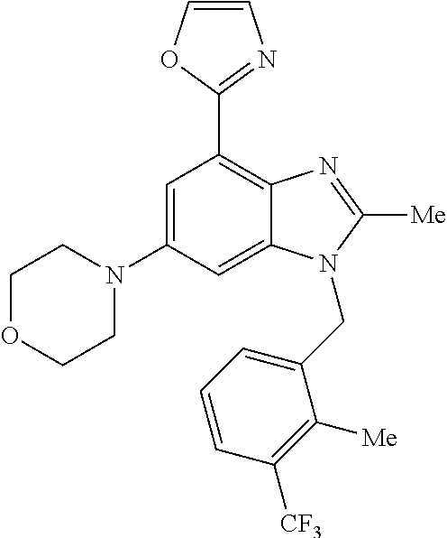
C1OCCN(C2=CC(C3=NC=CO3)=C3C(=C2)N(CC2=CC=CC([CF3])=C2[Me])C([Me])=N3)C1
